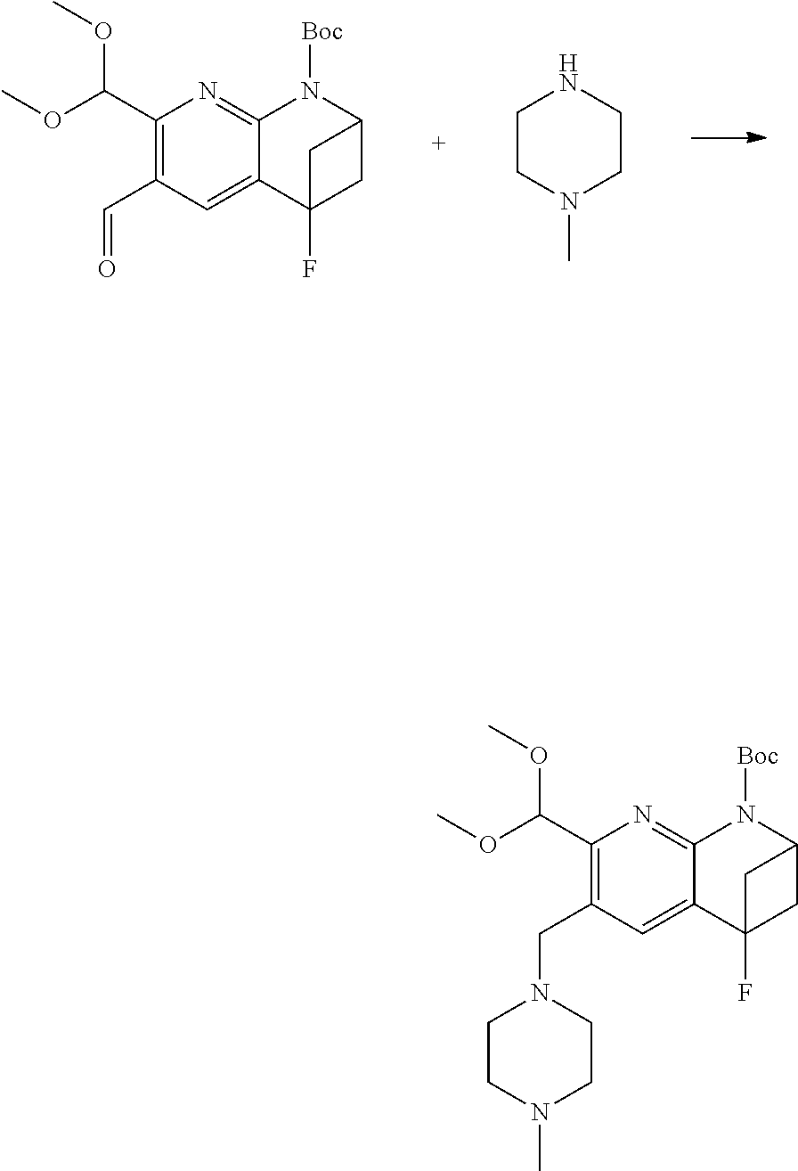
C1(C(OC)OC)=C(C=O)C=C2C(=N1)N([Boc])C1CC2(F)C1.C1CN(C)CCN1.C1(C(OC)OC)=C(CN2CCN(C)CC2)C=C2C(=N1)N([Boc])C1CC2(F)C1
